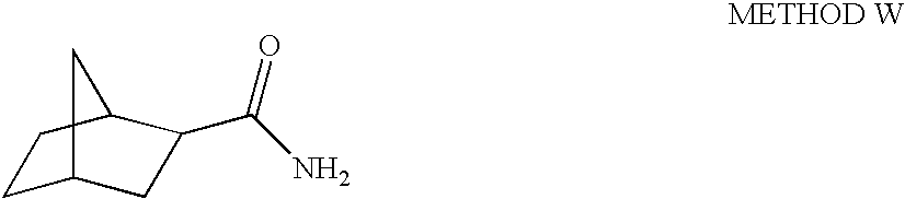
C1C2CC(C(N)=O)C(C1)C2
